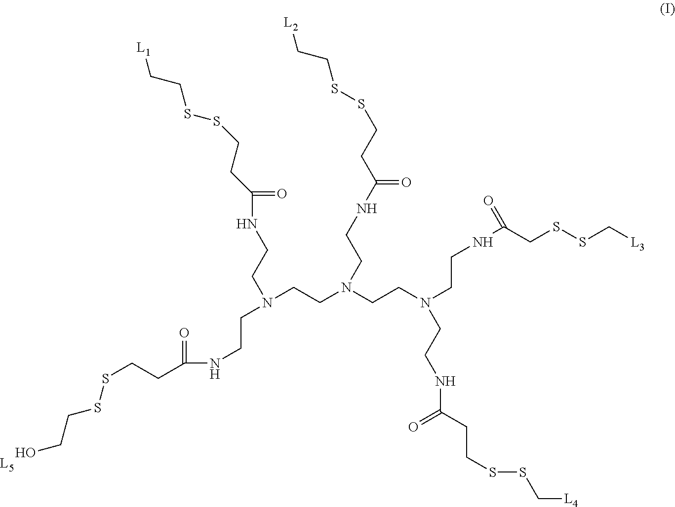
N(CCN(CCN(CCNC(CSSC[L3])=O)CCNC(CCSSC[L4])=O)CCNC(CCSSCC[L2])=O)(CCNC(=O)CCSSCCO)CCNC(=O)CCSSCC[L1]
